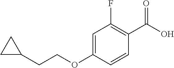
C1=C(OCCC2CC2)C=CC(C(O)=O)=C1F
